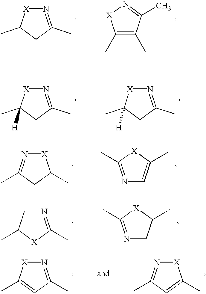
N1=C(C)CC(C)[X]1.C1(C)=C(C)C(C)=N[X]1.N1=C(C)CC(C)([H])[X]1.N1=C(C)CC(C)([H])[X]1.[X]1N=C(C)CC1C.N1=C(C)[X]C(C)=C1.N1=C(C)[X]C(C)C1.N1=C(C)[X]C(C)C1.N1=C(C)C=C(C)[X]1.[X]1N=C(C)C=C1C
